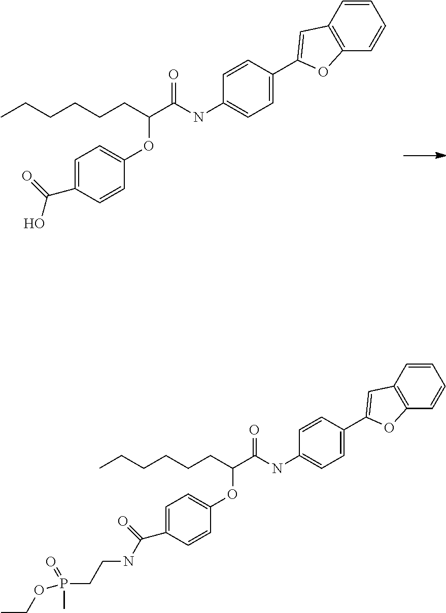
CCCCCCC(OC1=CC=C(C(O)=O)C=C1)C(NC1=CC=C(C2=CC3=C(C=CC=C3)O2)C=C1)=O.CCCCCCC(OC1=CC=C(C(NCCP(C)(OCC)=O)=O)C=C1)C(NC1=CC=C(C2=CC3=C(C=CC=C3)O2)C=C1)=O
